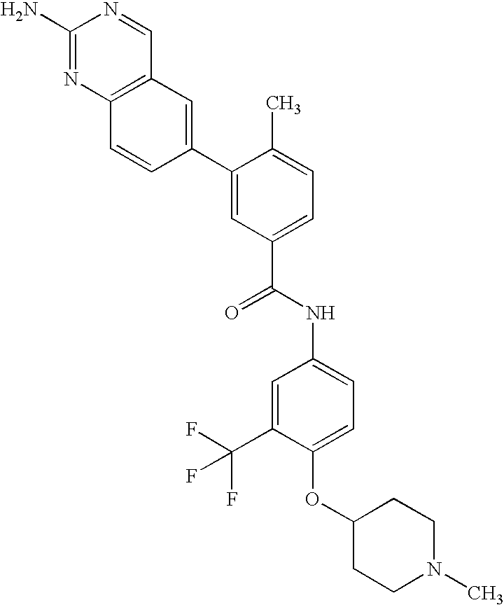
C12=C(C=C(C3=CC(C(=O)NC4=CC=C(OC5CCN(C)CC5)C(C(F)(F)F)=C4)=CC=C3C)C=C1)C=NC(N)=N2
